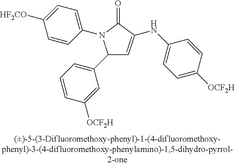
C1(C2=CC=CC([OCF2H])=C2)C=C(NC2=CC=C([OCF2H])C=C2)C(=O)N1C1=CC=C([OCF2H])C=C1
